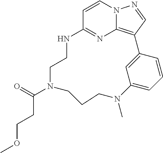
C1=CN2C3=C(C=N2)C2=CC(=CC=C2)N(C)CCCN(C(CCOC)=O)CCNC1=N3
